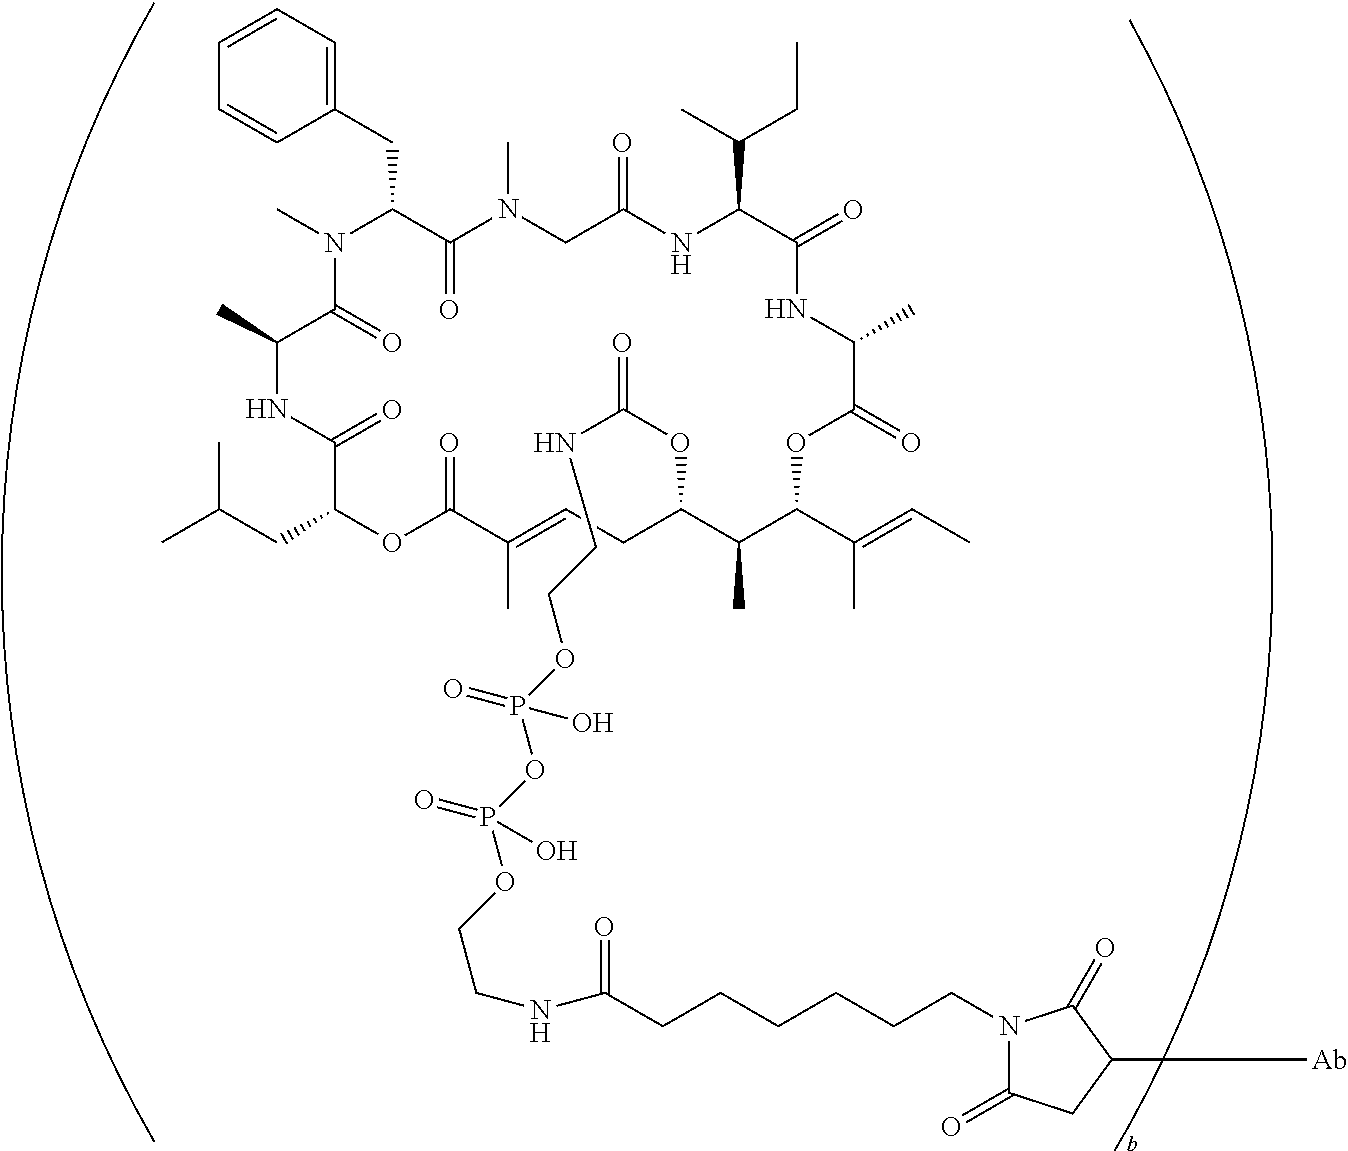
CN1C(CC2=CC=CC=C2)C(=O)N(C)CC(=O)NC(C(C)CC)C(=O)NC(C)C(=O)OC(C(C)=CC)C(C)C(OC(NCCOP(OP(OCCNC(CCCCCCN2C(=O)CC([Ab])C2=O)=O)(=O)O)(=O)O)=O)CC=C(C)C(=O)OC(CC(C)C)C(=O)NC(C)C1=O
